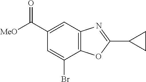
C1=C(Br)C2=C(C=C1C([MeO])=O)N=C(C1CC1)O2
